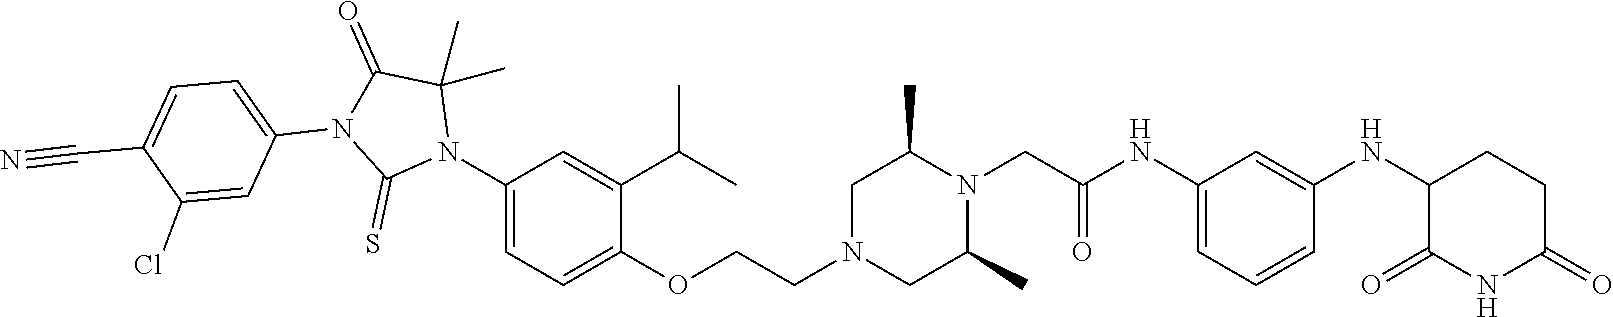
C1=C(NC(CN2C(C)CN(CCOC3=CC=C(N4C(C)(C)C(=O)N(C5=CC=C(C#N)C(Cl)=C5)C4=S)C=C3C(C)C)CC2C)=O)C=C(NC2C(=O)NC(=O)CC2)C=C1
